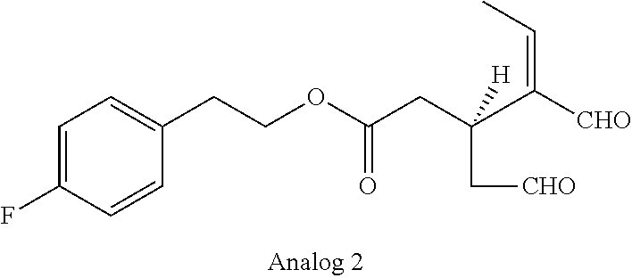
C1=C(F)C=CC(CCOC(CC(C[CHO])(C([CHO])=CC)[H])=O)=C1
